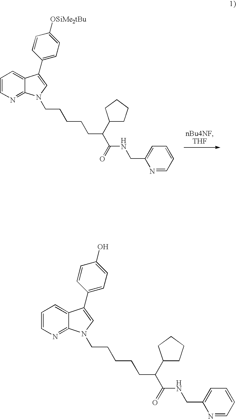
C1(C2=CN(CCCCCC(C(NCC3=CC=CC=N3)=O)C3CCCC3)C3=NC=CC=C32)=CC=C([OSiMe2tBu])C=C1.C1(C2=CN(CCCCCC(C(NCC3=CC=CC=N3)=O)C3CCCC3)C3=NC=CC=C32)=CC=C(O)C=C1
